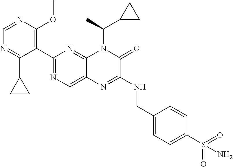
C1=NC(OC)=C(C2=NC=C3C(=N2)N(C(C)C2CC2)C(=O)C(NCC2=CC=C(S(=O)(=O)N)C=C2)=N3)C(C2CC2)=N1
